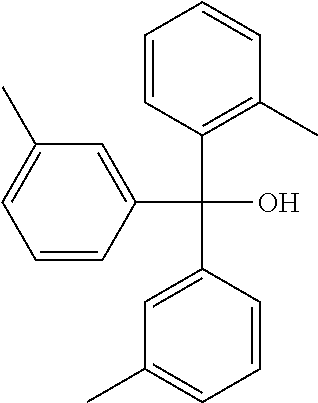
C1=CC(C(C2=CC(C)=CC=C2)(O)C2=CC(C)=CC=C2)=C(C)C=C1
